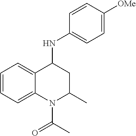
C1=C([OMe])C=CC(NC2C3=CC=CC=C3N(C(C)=O)C(C)C2)=C1
